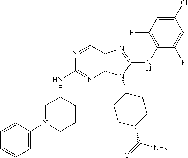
N1=CC2=C(N=C1NC1CN(C3=CC=CC=C3)CCC1)N(C1CCC(C(=O)N)CC1)C(NC1=C(F)C=C(Cl)C=C1F)=N2
